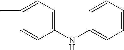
N(C1=CC=CC=C1)C1=CC=C(C)C=C1
